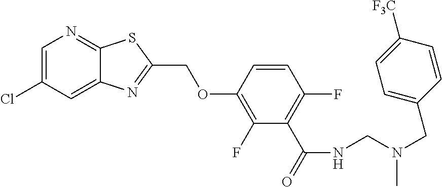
C1=C(Cl)C=C2C(=N1)SC(COC1=C(F)C(C(=O)NCN(CC3=CC=C([F3C])C=C3)C)=C(F)C=C1)=N2
